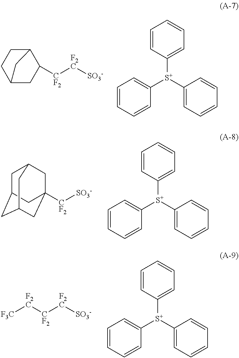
C1CC2CC([CF2][F2C][SO3-])C1C2.C1=CC([S+](C2=CC=CC=C2)C2=CC=CC=C2)=CC=C1.C1C2CC3CC([CF2][SO3-])(CC1C3)C2.C1=CC([S+](C2=CC=CC=C2)C2=CC=CC=C2)=CC=C1.C1=CC([S+](C2=CC=CC=C2)C2=CC=CC=C2)=CC=C1.[F3C][F2C][CF2][F2C][SO3-]
